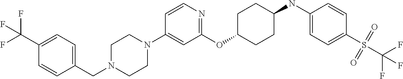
C1(OC2CCC(NC3=CC=C(S(C(F)(F)F)(=O)=O)C=C3)CC2)=NC=CC(N2CCN(CC3=CC=C(C(F)(F)F)C=C3)CC2)=C1
